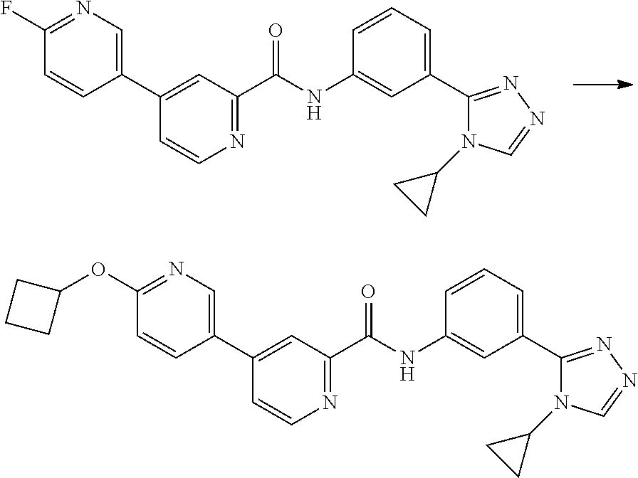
C1(C2=CN=C(F)C=C2)=CC(C(NC2=CC(C3=NN=CN3C3CC3)=CC=C2)=O)=NC=C1.C1(C2=CN=C(OC3CCC3)C=C2)=CC(C(NC2=CC(C3=NN=CN3C3CC3)=CC=C2)=O)=NC=C1
